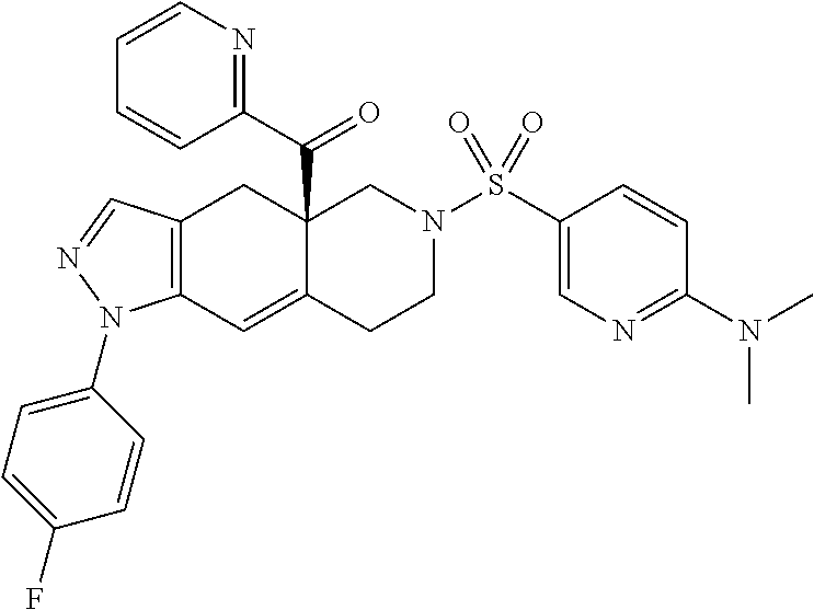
C12=C(C=C3C(C(C4=NC=CC=C4)=O)(C1)CN(S(C1=CN=C(N(C)C)C=C1)(=O)=O)CC3)N(C1=CC=C(F)C=C1)N=C2
